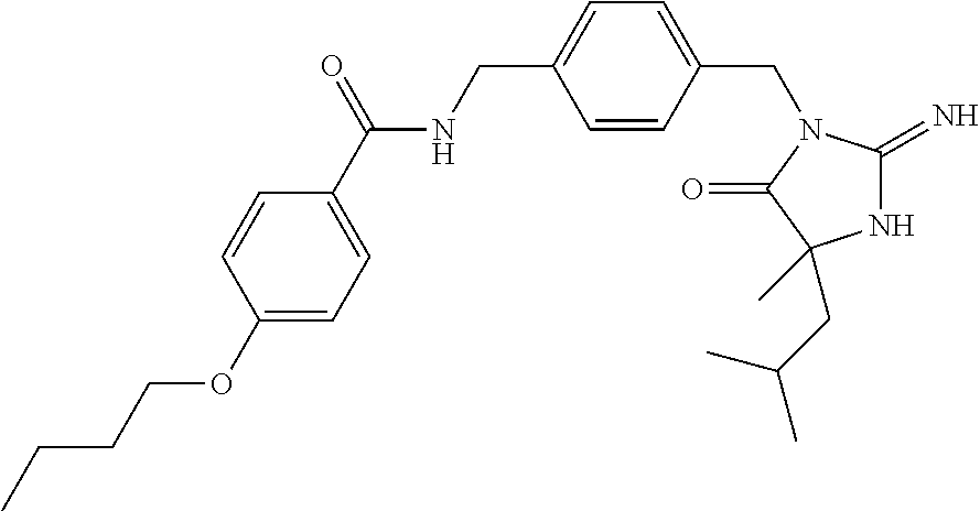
N1C(=N)N(CC2=CC=C(CNC(C3=CC=C(OCCCC)C=C3)=O)C=C2)C(=O)C1(CC(C)C)C
